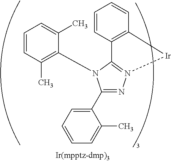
C1(C2=CC=CC=C2C)=NN2=C(N1C1=C(C)C=CC=C1C)C1=C(C=CC=C1)[Ir]2
